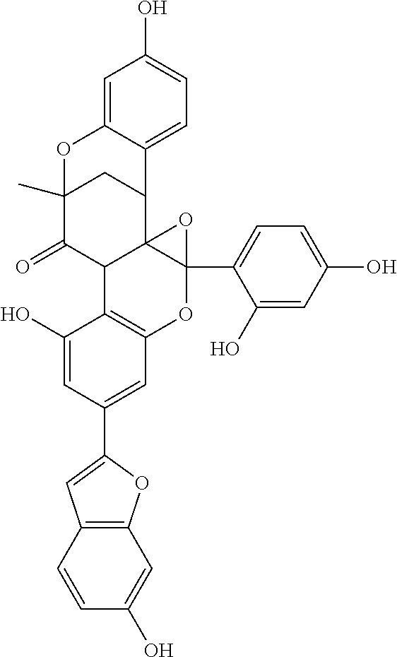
C1=CC2=C(C=C1O)OC(C1=CC3=C(C(O)=C1)C1C4(C(C5=CC=C(O)C=C5O)(O3)O4)C3C4=CC=C(O)C=C4OC(C)(C1=O)C3)=C2
